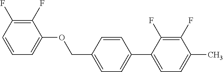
C1(F)=C(F)C=CC=C1OCC1=CC=C(C2=CC=C(C)C(F)=C2F)C=C1
